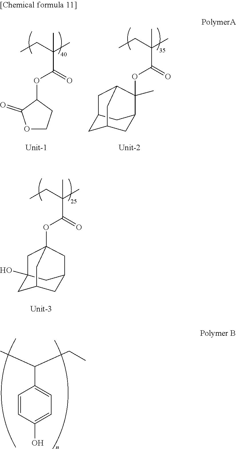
C1=CC(O)=CC=C1C(C)CC.CCC(C)(C(OC12CC3CC(CC(O)(C3)C1)C2)=O)C.CCC(C)(C(OC1CCOC1=O)=O)C.CCC(C)(C(OC1(C)C2CC3CC(C2)CC1C3)=O)C
